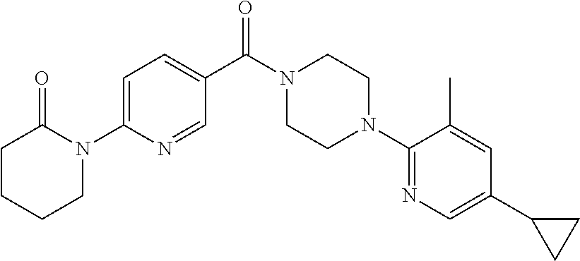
C1=C(N2C(=O)CCCC2)N=CC(C(N2CCN(C3=NC=C(C4CC4)C=C3C)CC2)=O)=C1
